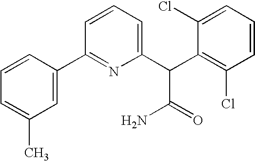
C1=C(C)C=C(C2=NC(C(C3=C(Cl)C=CC=C3Cl)C(=O)N)=CC=C2)C=C1
